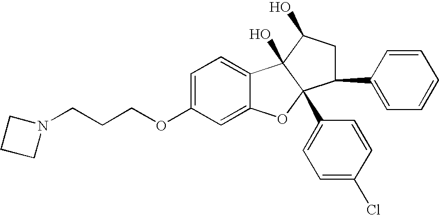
C1=C(OCCCN2CCC2)C=C2C(=C1)C1(O)C(C3=CC=C(Cl)C=C3)(O2)C(C2=CC=CC=C2)CC1O
